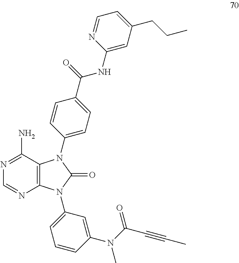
C12=C(C(N)=NC=N1)N(C1=CC=C(C(NC3=CC(CCC)=CC=N3)=O)C=C1)C(=O)N2C1=CC=CC(N(C(=O)C#CC)C)=C1
